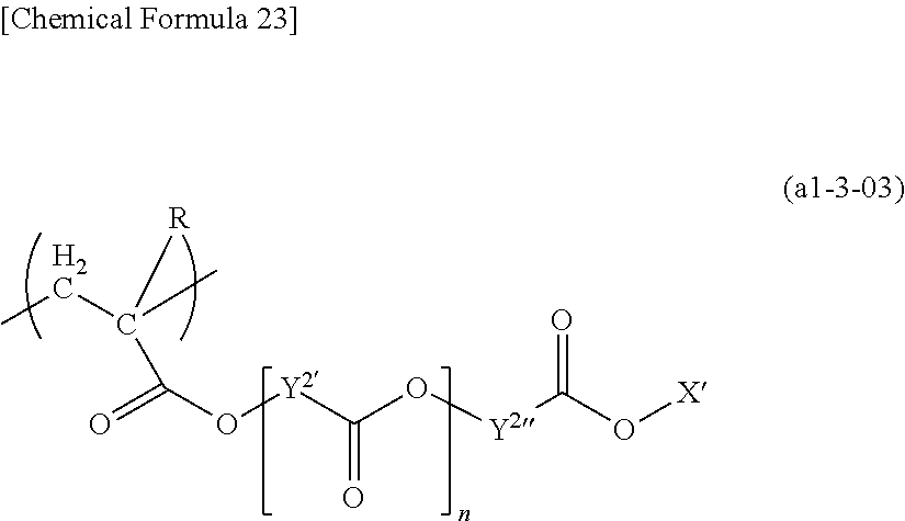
C(=O)(C([R])(C)CC)O[Y2]C(O[Y2]C(O[X])=O)=O
